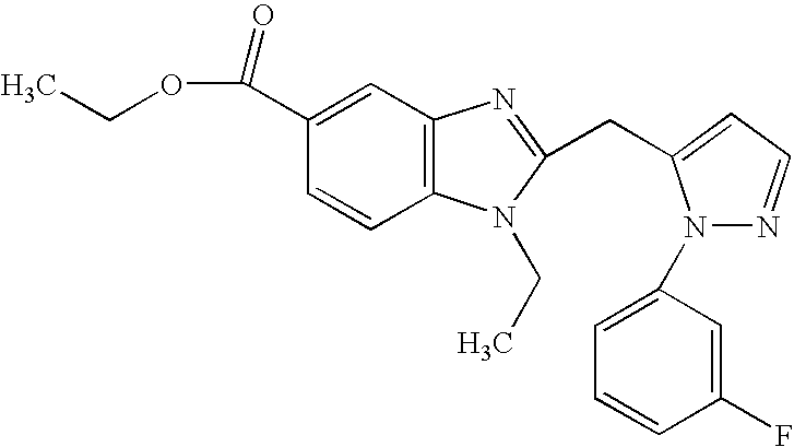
CCOC(C1=CC2=C(C=C1)N(CC)C(CC1=CC=NN1C1=CC=CC(F)=C1)=N2)=O
